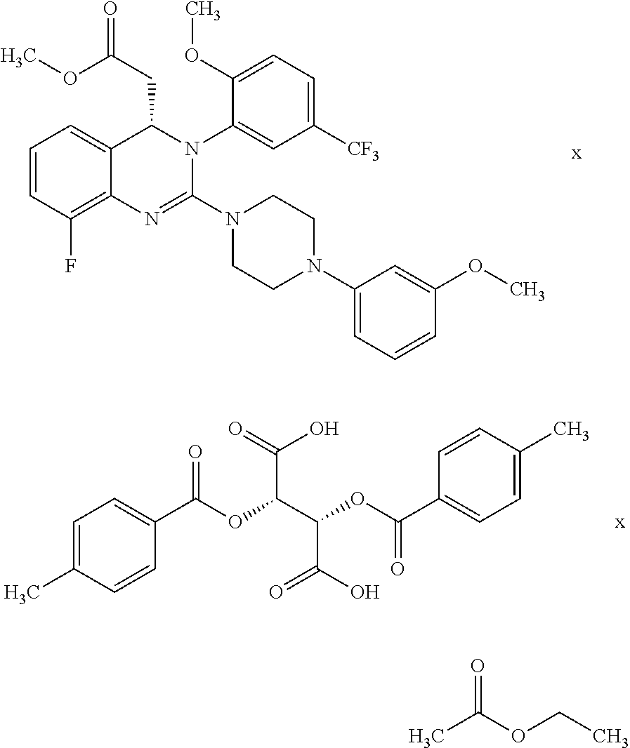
C1=CC(F)=C2C(=C1)C(CC(=O)OC)N(C1=CC([CF3])=CC=C1OC)C(N1CCN(C3=CC=CC(OC)=C3)CC1)=N2.C1=C(C)C=CC(C(OC(C(C(O)=O)OC(C2=CC=C(C)C=C2)=O)C(=O)O)=O)=C1.CC(OCC)=O
